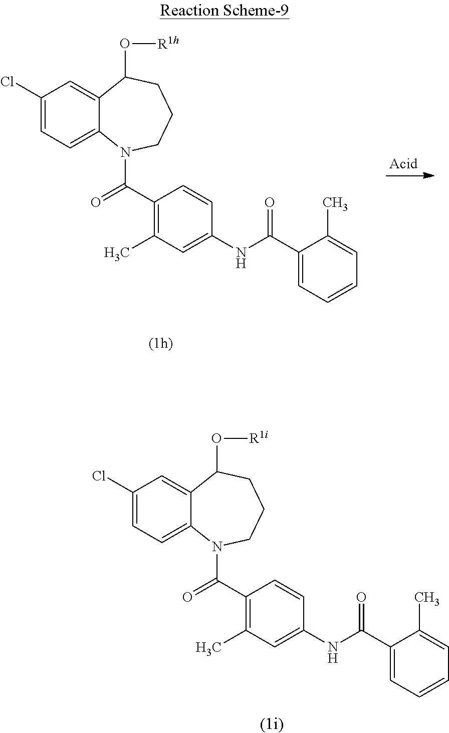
C1(Cl)=CC=C2C(=C1)C(O[R1h])CCCN2C(C1=C(C)C=C(NC(C2=CC=CC=C2C)=O)C=C1)=O.C1(Cl)=CC=C2C(=C1)C(O[R1i])CCCN2C(C1=C(C)C=C(NC(C2=CC=CC=C2C)=O)C=C1)=O
